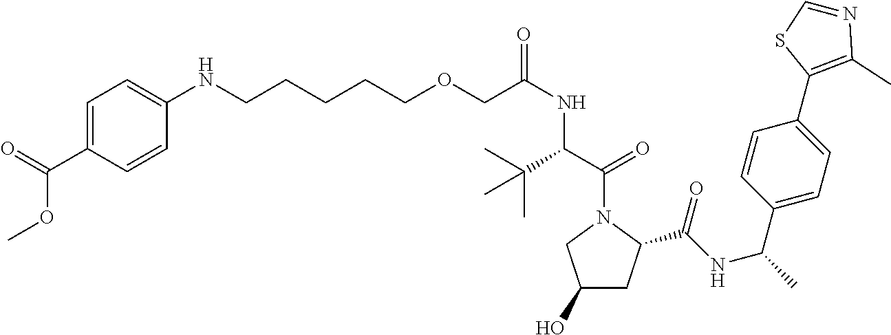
C1=C(C(=O)OC)C=CC(NCCCCCOCC(NC(C(N2CC(O)CC2C(=O)NC(C2=CC=C(C3=C(C)N=CS3)C=C2)C)=O)C(C)(C)C)=O)=C1
